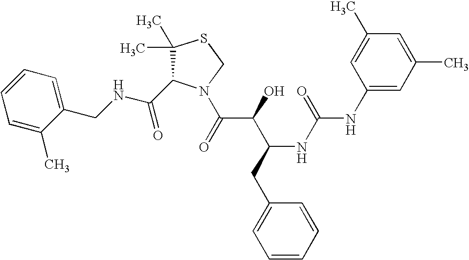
C(NCC1=CC=CC=C1C)(=O)C1C(C)(C)SCN1C(C(C(CC1=CC=CC=C1)NC(=O)NC1=CC(C)=CC(C)=C1)O)=O
